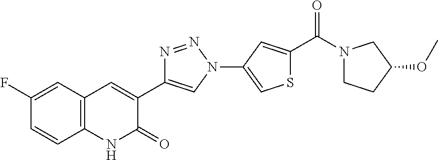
C12=C(C=C(F)C=C1)C=C(C1=CN(C3=CSC(C(=O)N4CCC(OC)C4)=C3)N=N1)C(=O)N2
